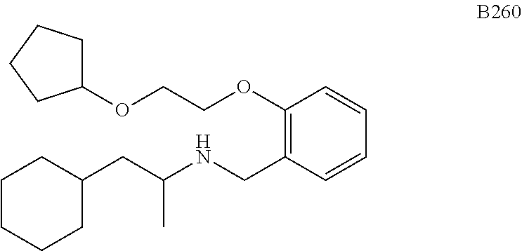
C1CCCC(CC(NCC2=C(OCCOC3CCCC3)C=CC=C2)C)C1
